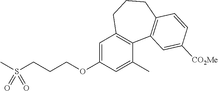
C1=C(OCCCS(C)(=O)=O)C=C(C)C2=C1CCCC1=C2C=C([CO2Me])C=C1
